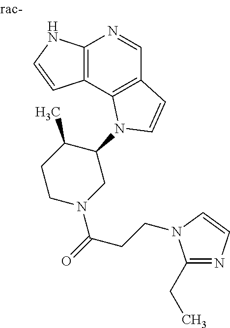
C12=C(C3=C(C=N1)C=CN3C1C(C)CCN(C(=O)CCN3C(CC)=NC=C3)C1)C=CN2
